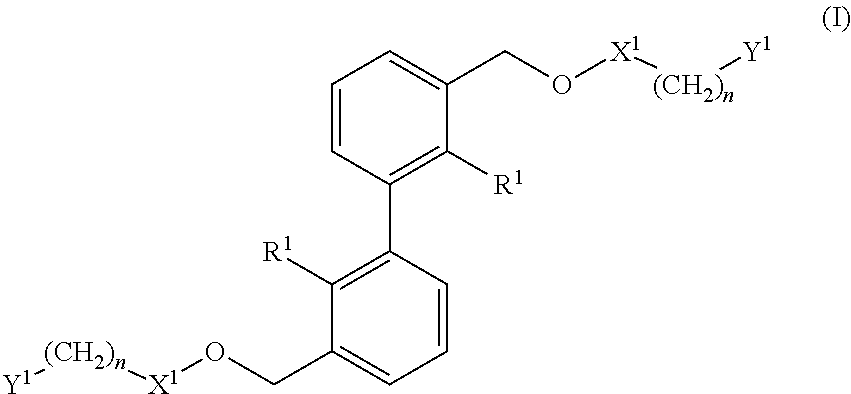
C1=CC(C2=C([R1])C(CO[X1][(CH2)n][Y1])=CC=C2)=C([R1])C(CO[X1][(CH2)n][Y1])=C1
